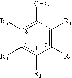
C1([R4])=C([R3])C([R2])=C([R1])C([CHO])=C1[R5]
